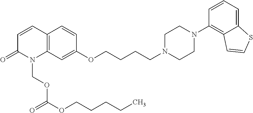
C1=CC2=C(N(COC(OCCCCC)=O)C1=O)C=C(OCCCCN1CCN(C3=C4C(=CC=C3)SC=C4)CC1)C=C2
